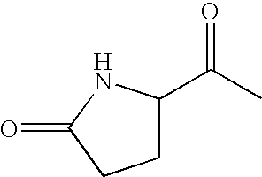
C1C(C(C)=O)NC(=O)C1
